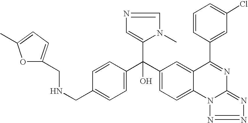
C1=C(CNCC2=CC=C(C)O2)C=CC(C(C2=CC=C3C(=C2)C(C2=CC(Cl)=CC=C2)=NC2=NN=NN32)(C2=CN=CN2C)O)=C1
